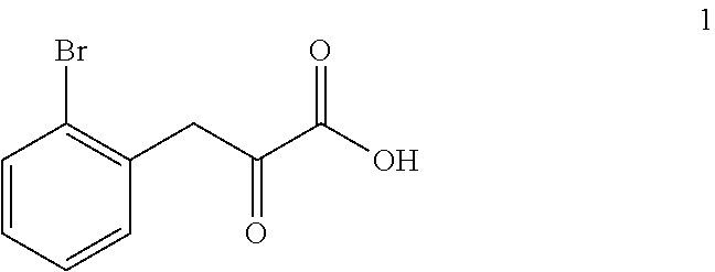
C1=CC=CC(CC(C(O)=O)=O)=C1Br
